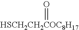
[HSCH2CH2COC8H17]=O
